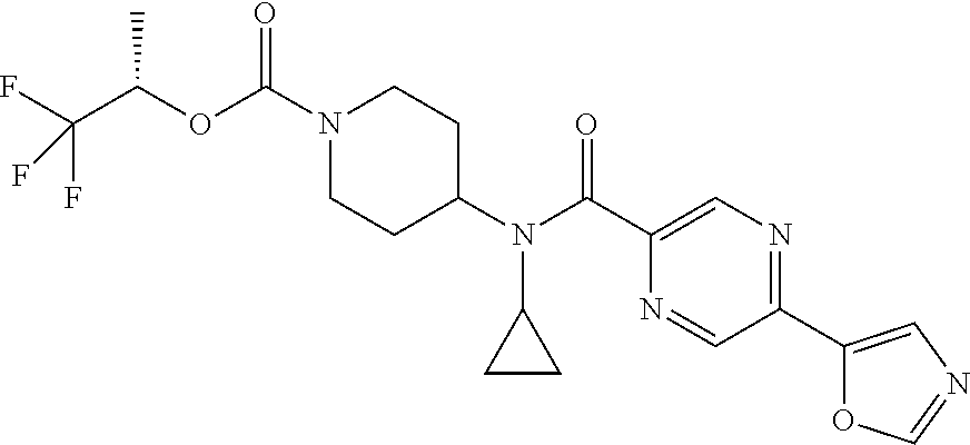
N1(C(OC(C(F)(F)F)C)=O)CCC(N(C(C2=CN=C(C3=CN=CO3)C=N2)=O)C2CC2)CC1
